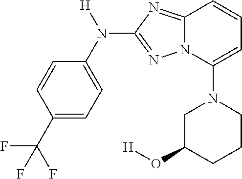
C1=CC(C(F)(F)F)=CC=C1N([H])C1=NN2C(=N1)C=CC=C2N1CC(O[H])CCC1
